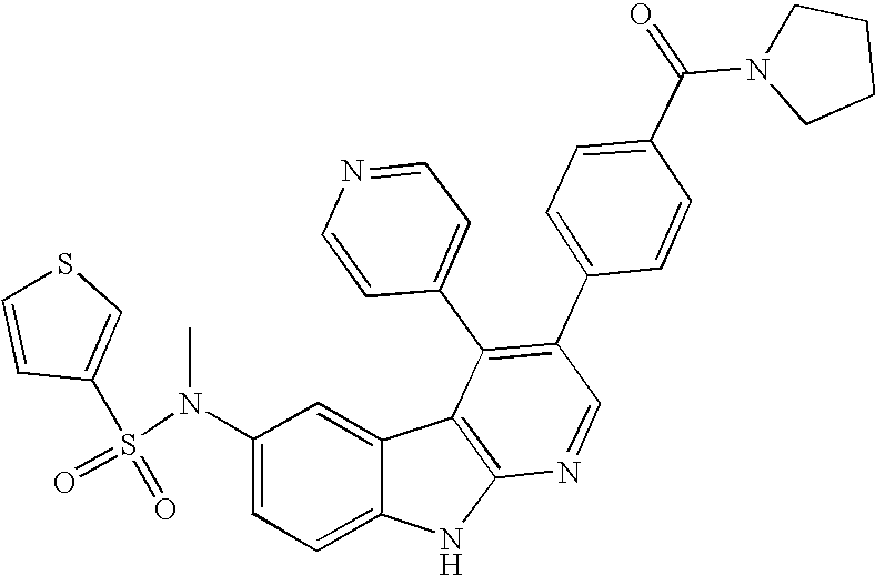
N(C1=CC=C2C(=C1)C1=C(N2)N=CC(C2=CC=C(C(N3CCCC3)=O)C=C2)=C1C1=CC=NC=C1)(S(=O)(=O)C1=CSC=C1)C
